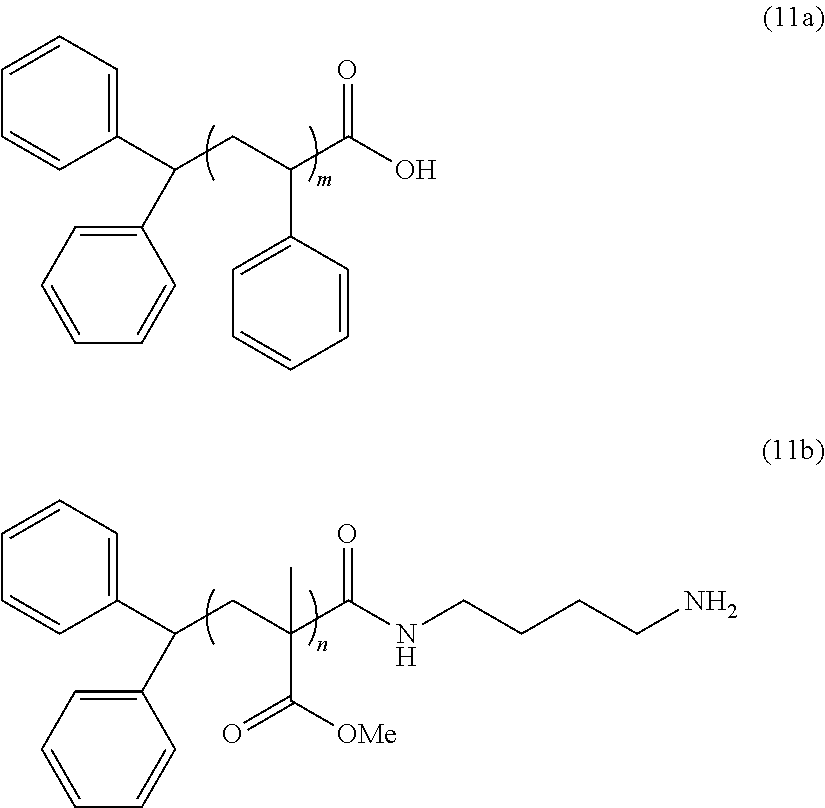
C1=CC(C(CC(C(O)=O)C2=CC=CC=C2)C2=CC=CC=C2)=CC=C1.C1=CC(C(CC(C(NCCCCN)=O)(C(=O)[OMe])C)C2=CC=CC=C2)=CC=C1
